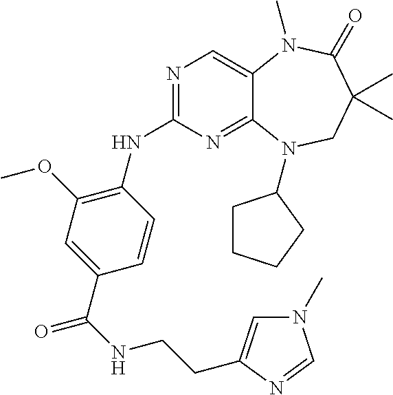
N1=C(NC2=C(OC)C=C(C(NCCC3=CN(C)C=N3)=O)C=C2)N=C2C(=C1)N(C)C(=O)C(C)(C)CN2C1CCCC1
